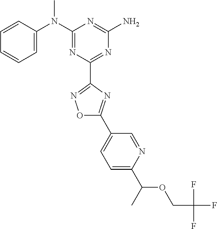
C1=CC(N(C2=NC(C3=NOC(C4=CC=C(C(OCC(F)(F)F)C)N=C4)=N3)=NC(N)=N2)C)=CC=C1
